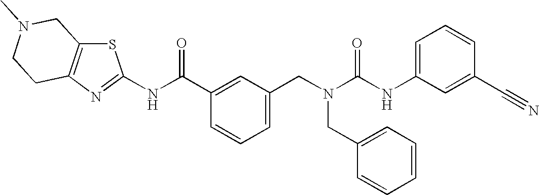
N(C(C1=CC(CN(C(NC2=CC=CC(C#N)=C2)=O)CC2=CC=CC=C2)=CC=C1)=O)C1=NC2=C(S1)CN(C)CC2
